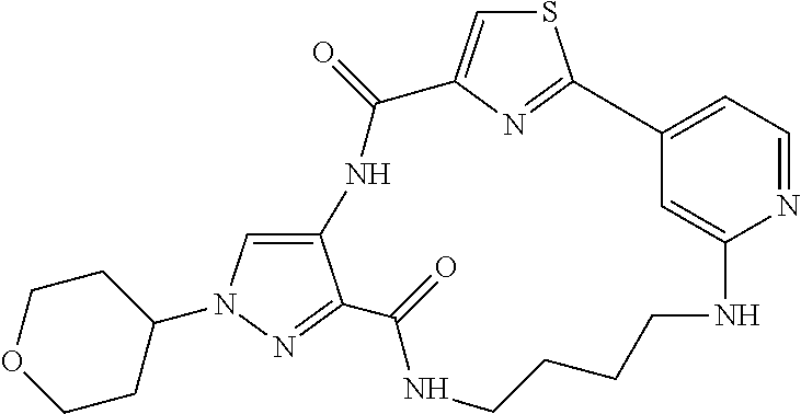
C1CCCNC2=CC(=CC=N2)C2=NC(=CS2)C(=O)NC2=CN(C3CCOCC3)N=C2C(=O)N1
